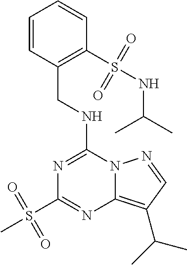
C1=CC(CNC2=NC(S(C)(=O)=O)=NC3=C(C(C)C)C=NN23)=C(S(NC(C)C)(=O)=O)C=C1
